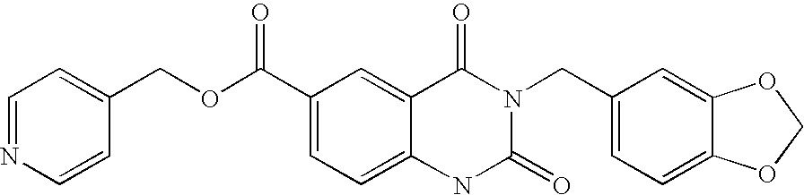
C1=NC=CC(COC(=O)C2=CC=C3C(=C2)C(=O)N(CC2=CC=C4C(=C2)OCO4)C(=O)N3)=C1
